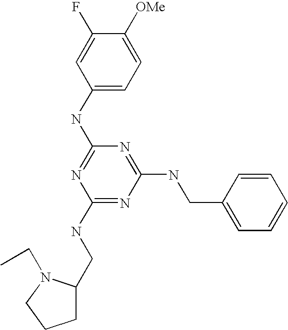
C1(NC2=NC(NCC3CCCN3CC)=NC(NCC3=CC=CC=C3)=N2)=CC=C([OMe])C(F)=C1
